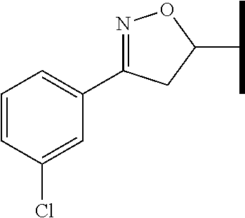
C1=CC(Cl)=CC(C2=NOC(C(C)C)C2)=C1
